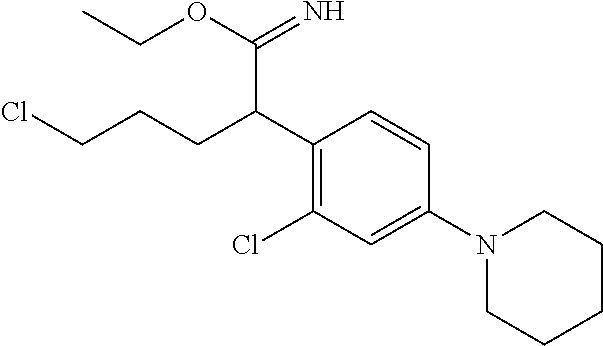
C1(C(CCCCl)C(=N)OCC)=C(Cl)C=C(N2CCCCC2)C=C1
